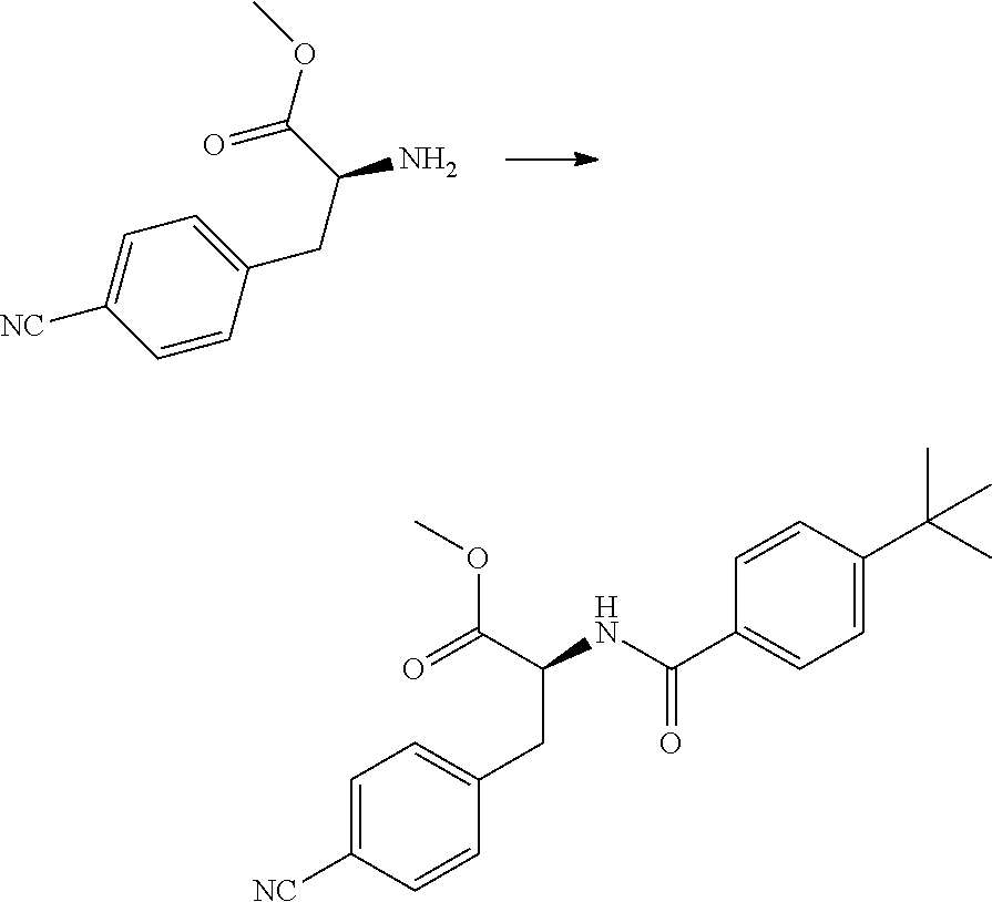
C1=C([NC])C=CC(CC(C(OC)=O)N)=C1.C1=C([NC])C=CC(CC(C(OC)=O)NC(C2=CC=C(C(C)(C)C)C=C2)=O)=C1
